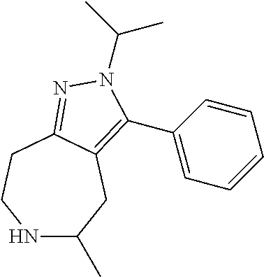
N1C(C)CC2=C(C3=CC=CC=C3)N(C(C)C)N=C2CC1
